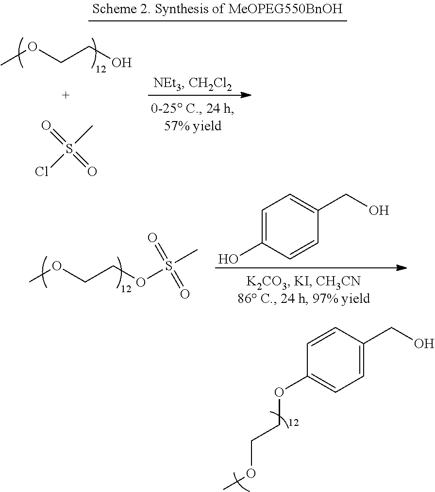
C1=CC(CO)=CC=C1OCCOC.COCCOS(C)(=O)=O.C1=C(O)C=CC(CO)=C1.COCCO.S(C)(Cl)(=O)=O
